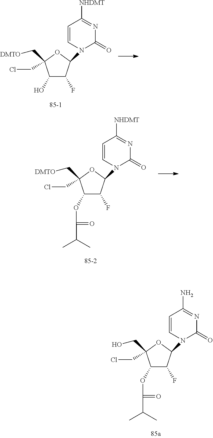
C1(OC(C(C)C)=O)C(F)C(N2C(=O)N=C(N)C=C2)OC1(CO)CCl.C1(O)C(F)C(N2C(=O)N=C([NHDMT])C=C2)OC1(C[DMTO])CCl.C1(OC(C(C)C)=O)C(F)C(N2C(=O)N=C([NHDMT])C=C2)OC1(C[DMTO])CCl
